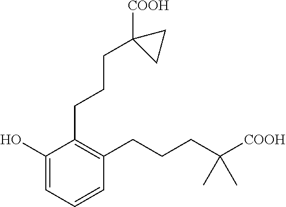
C1(O)=CC=CC(CCCC([COOH])(C)C)=C1CCCC1([COOH])CC1
